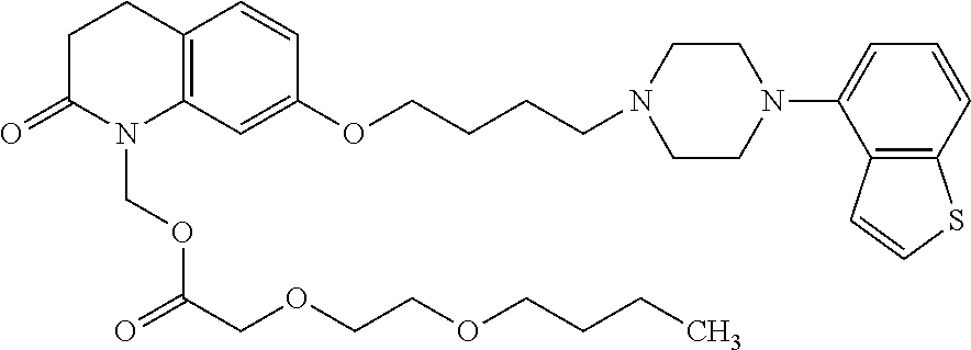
C12=C(C=C(OCCCCN3CCN(C4=CC=CC5=C4C=CS5)CC3)C=C1)N(COC(COCCOCCCC)=O)C(=O)CC2
